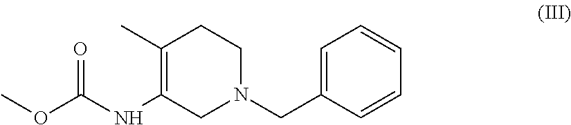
C1=C(CN2CCC(C)=C(NC(OC)=O)C2)C=CC=C1
